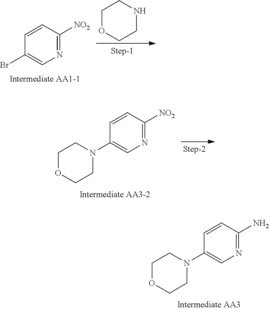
N1=C([NO2])C=CC(Br)=C1.C1OCCNC1.N1=C([NO2])C=CC(N2CCOCC2)=C1.N1=C(N)C=CC(N2CCOCC2)=C1
